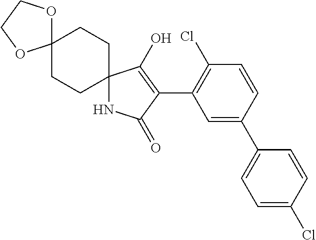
N1C2(C(O)=C(C3=C(Cl)C=CC(C4=CC=C(Cl)C=C4)=C3)C1=O)CCC1(CC2)OCCO1
